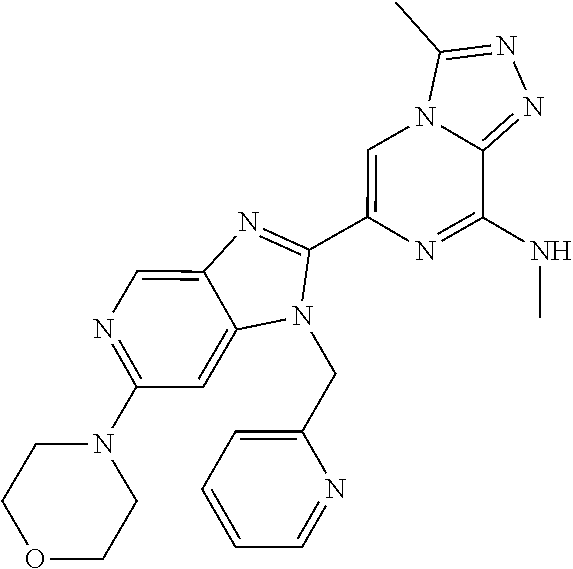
N1=C(N2CCOCC2)C=C2C(=C1)N=C(C1=CN3C(=NN=C3C)C(NC)=N1)N2CC1=CC=CC=N1
